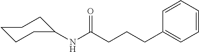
C1CCC(NC(CCCC2=CC=CC=C2)=O)CC1
